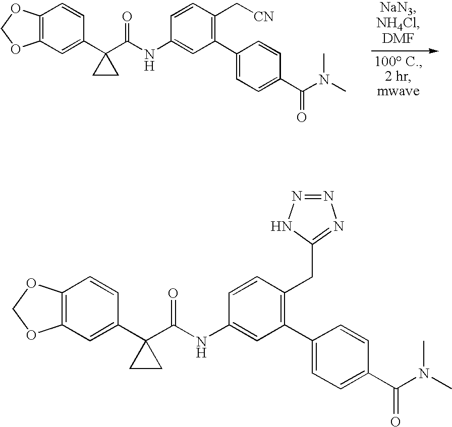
C12=C(OCO1)C=CC(C1(C(NC3=CC(C4=CC=C(C(N(C)C)=O)C=C4)=C(C[CN])C=C3)=O)CC1)=C2.C12=C(OCO1)C=CC(C1(C(NC3=CC(C4=CC=C(C(N(C)C)=O)C=C4)=C(CC4=NN=NN4)C=C3)=O)CC1)=C2
